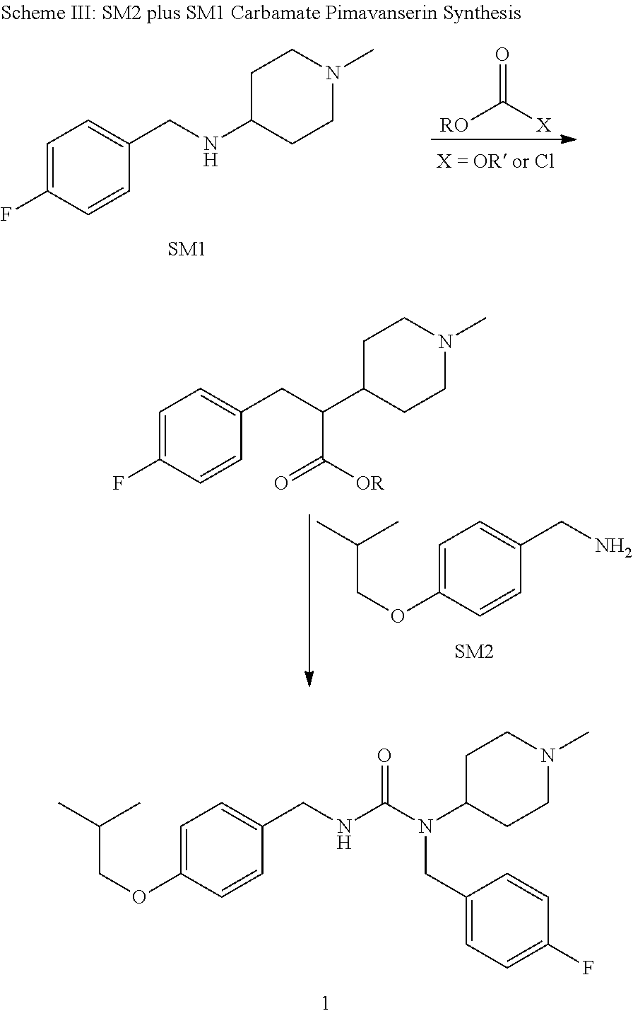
C1=C(OCC(C)C)C=CC(CNC(N(C2CCN(C)CC2)CC2=CC=C(F)C=C2)=O)=C1.C1=C(F)C=CC(CNC2CCN(C)CC2)=C1.[RO]C([X])=O.C1=C(F)C=CC(CC(C2CCN(C)CC2)C([OR])=O)=C1.C1=C(OCC(C)C)C=CC(CN)=C1
